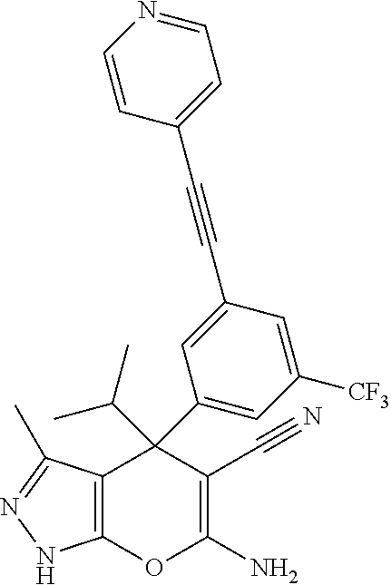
C12=C(C(C)=NN1)C(C1=CC([CF3])=CC(C#CC3=CC=NC=C3)=C1)(C(C)C)C(C#N)=C(N)O2
